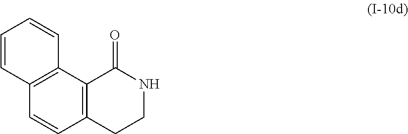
C12=C(CCNC1=O)C=CC1=C2C=CC=C1
